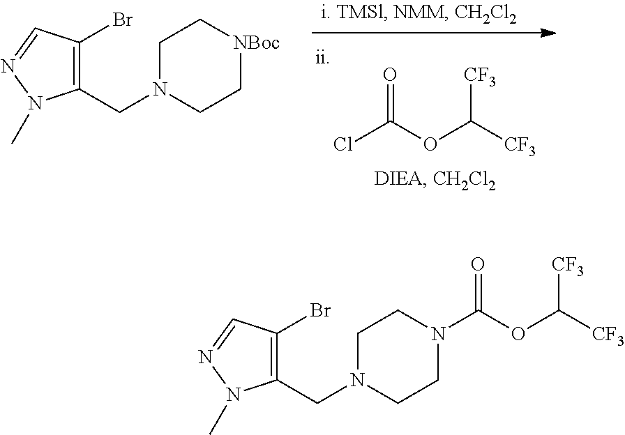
ClC(OC([CF3])[CF3])=O.C1(CN2CC[NBoc]CC2)=C(Br)C=NN1C.C1(CN2CCN(C(OC([CF3])[CF3])=O)CC2)=C(Br)C=NN1C
